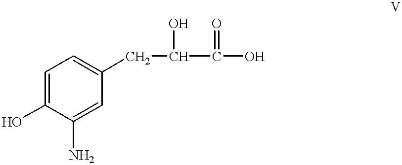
C1=C(O)C(N)=CC(CC(C(O)=O)O)=C1
